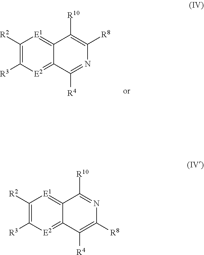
C1([R4])=NC([R8])=C([R10])C2=[E1]C([R2])=C([R3])[E2]=C12.C1([R4])=C([R8])N=C([R10])C2=[E1]C([R2])=C([R3])[E2]=C12
